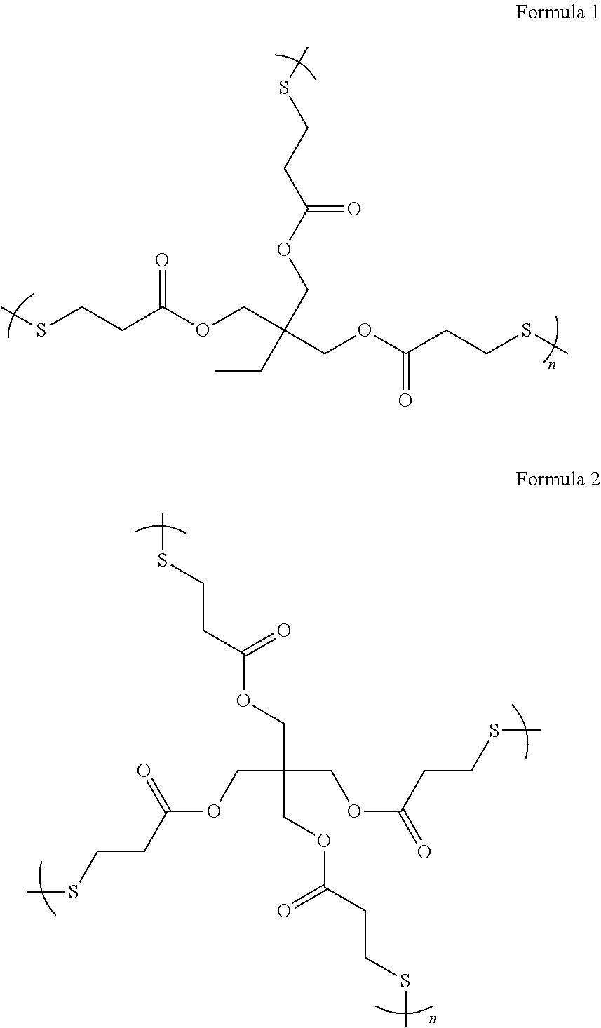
CSCCC(OCC(COC(CCSC)=O)(CC)COC(CCSC)=O)=O.CSCCC(OCC(COC(CCSC)=O)(COC(CCSC)=O)COC(CCSC)=O)=O
